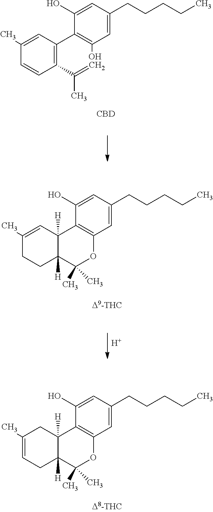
C12=C(C=C(CCCCC)C=C1O)OC(C)(C)C1([H])C2([H])CC(C)=CC1.[H].C12=C(C=C(CCCCC)C=C1O)OC(C)(C)C1([H])C2([H])C=C(C)CC1.[CBD].C1(C2=C(C(=C)C)C=CC(C)=C2)=C(O)C=C(CCCCC)C=C1O
